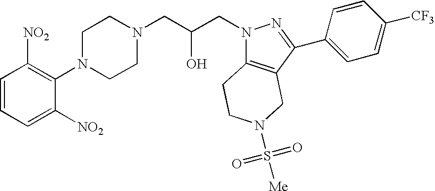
C1=CC=C([NO2])C(N2CCN(CC(CN3C4=C(C(C5=CC=C([CF3])C=C5)=N3)CN(S(=O)(=O)[Me])CC4)O)CC2)=C1[NO2]
